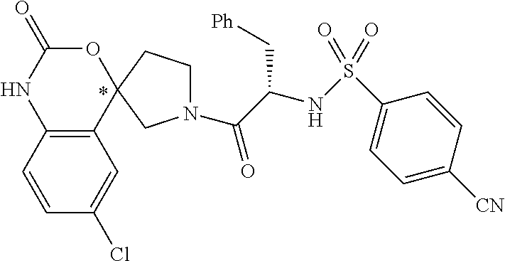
C12=C(C=CC(Cl)=C1)NC(=O)OC21CCN(C(C(NS(C2=CC=C([CN])C=C2)(=O)=O)C[Ph])=O)C1
